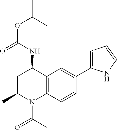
C(OC(C)C)(=O)NC1CC(C)N(C(C)=O)C2=C1C=C(C1=CC=CN1)C=C2
